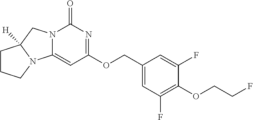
N12C(=CC(OCC3=CC(F)=C(OCCF)C(F)=C3)=NC1=O)N1C([H])(C2)CCC1
